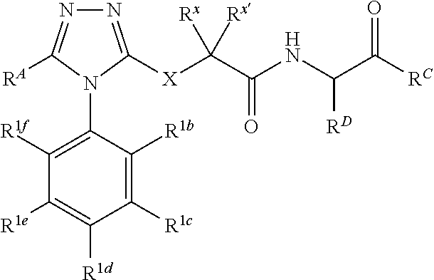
C1([R1f])=C(N2C([X]C(C(NC(C([RC])=O)[RD])=O)([Rx])[Rx])=NN=C2[RA])C([R1b])=C([R1c])C([R1d])=C1[R1e]
